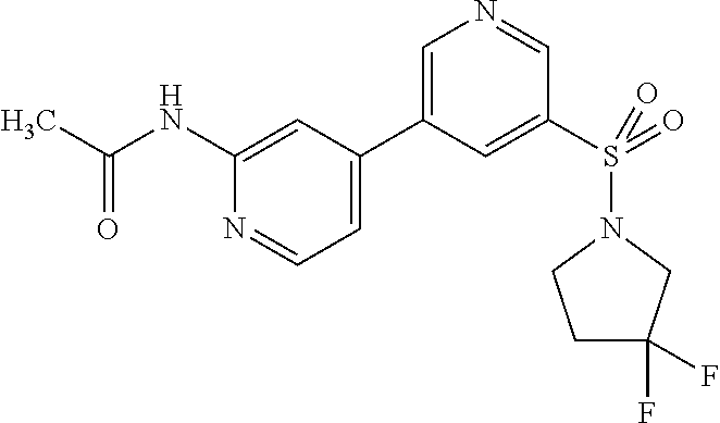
C1(NC(C)=O)=CC(C2=CN=CC(S(N3CCC(F)(F)C3)(=O)=O)=C2)=CC=N1
